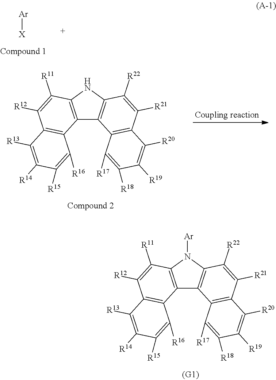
[Ar][X].C12=C(NC3=C1C1=C(C([R21])=C3[R22])C([R20])=C([R19])C([R18])=C1[R17])C([R11])=C([R12])C1=C2C([R16])=C([R15])C([R14])=C1[R13].C12=C(N([Ar])C3=C1C1=C(C([R21])=C3[R22])C([R20])=C([R19])C([R18])=C1[R17])C([R11])=C([R12])C1=C2C([R16])=C([R15])C([R14])=C1[R13]
